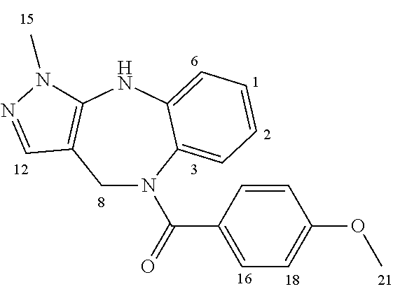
C1C2=C(NC3=CC=CC=C3N1C(C1=CC=C(OC)C=C1)=O)N(C)N=C2
